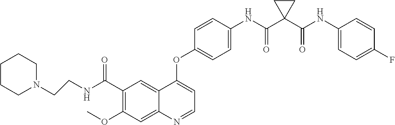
C12=CC(C(NCCN3CCCCC3)=O)=C(OC)C=C1N=CC=C2OC1=CC=C(NC(C2(C(NC3=CC=C(F)C=C3)=O)CC2)=O)C=C1
